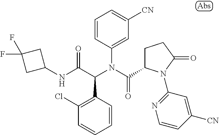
C1=CC(N(C(=O)C2CCC(=O)N2C2=NC=CC([CN])=C2)C(C(NC2CC(F)(F)C2)=O)C2=C(Cl)C=CC=C2)=CC([CN])=C1
